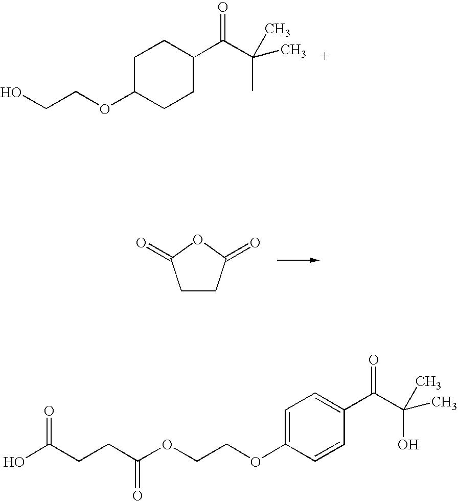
C1C(OCCO)CCC(C(C(C)(C)C)=O)C1.C1CC(=O)OC1=O.OC(CCC(OCCOC1=CC=C(C(C(O)(C)C)=O)C=C1)=O)=O
